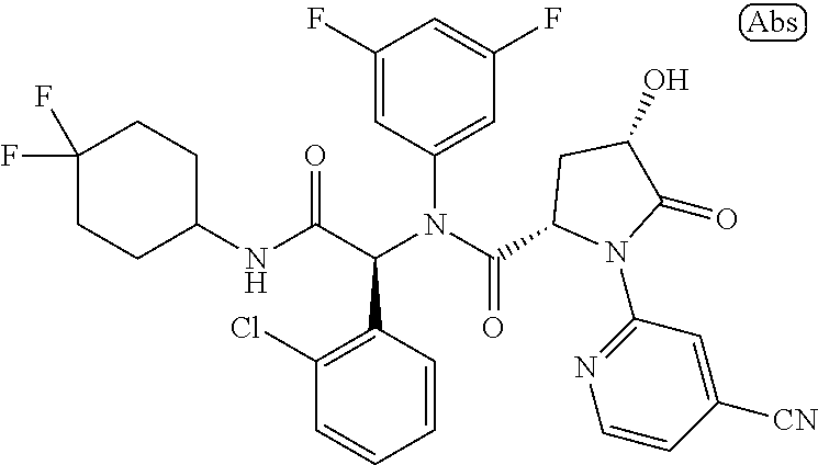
C1(NC(C(C2=C(Cl)C=CC=C2)N(C(=O)C2N(C3=NC=CC([CN])=C3)C(=O)C(O)C2)C2=CC(F)=CC(F)=C2)=O)CCC(F)(F)CC1
